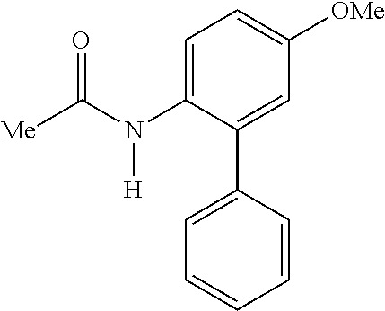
C1=C(N(C([Me])=O)[H])C(C2=CC=CC=C2)=CC([OMe])=C1
